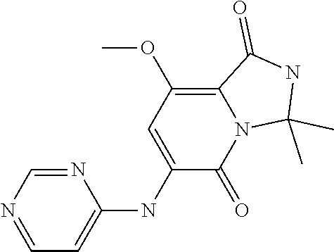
C1=NC=NC(NC2=CC(OC)=C3N(C2=O)C(C)(C)NC3=O)=C1
